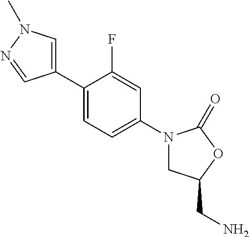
C1(C2=CC=C(N3CC(CN)OC3=O)C=C2F)=CN(C)N=C1
